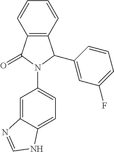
C12=C(C(=O)N(C3=CC=C4C(=C3)N=CN4)C1C1=CC(F)=CC=C1)C=CC=C2
